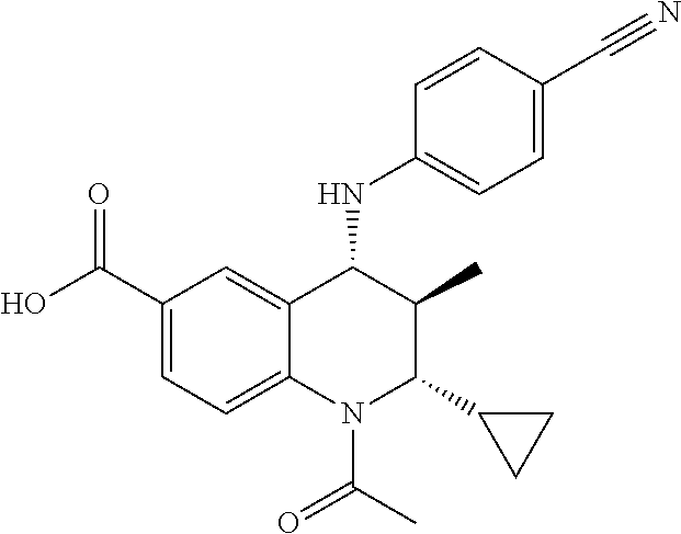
C1=C(C(O)=O)C=C2C(=C1)N(C(C)=O)C(C1CC1)C(C)C2NC1=CC=C(C#N)C=C1
